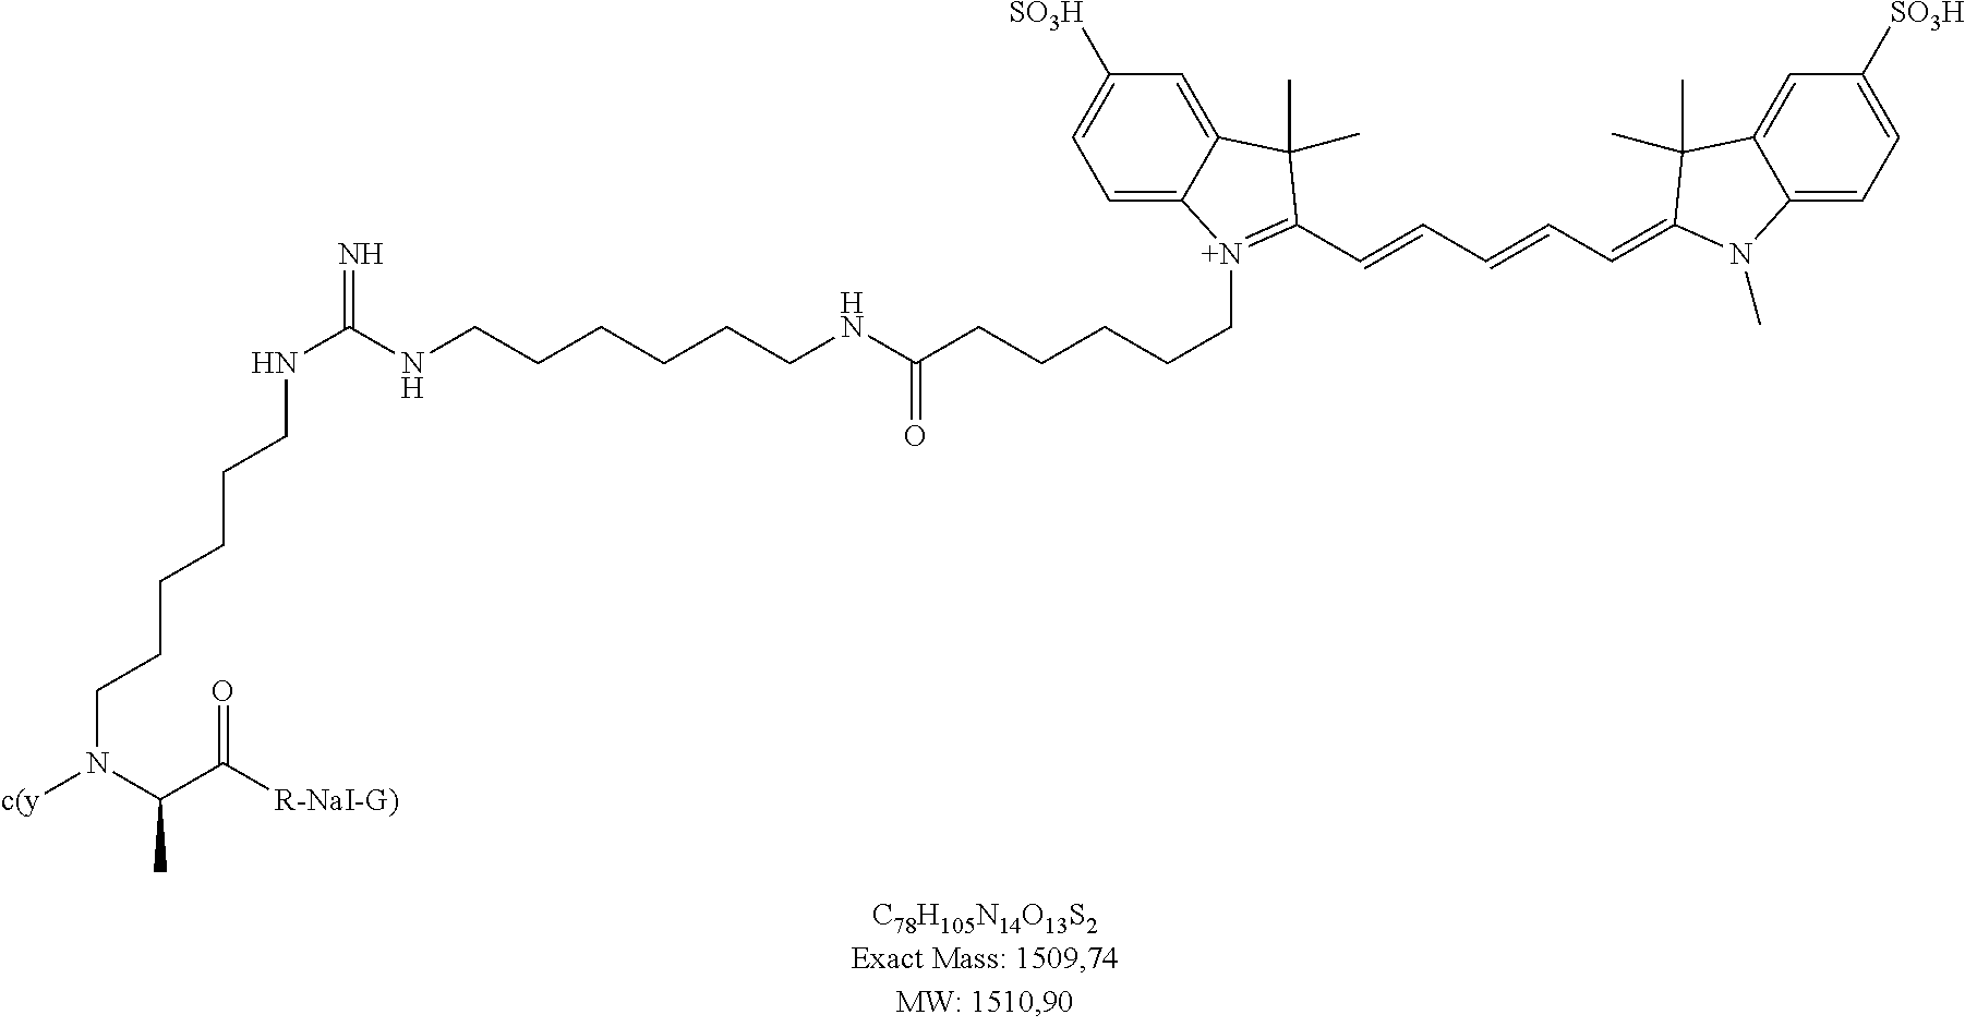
C(CNC(NCCCCCCN([c(y])C(C)C([R-NaI-G)])=O)=N)CCCCNC(CCCCC[N+]1=C(C=CC=CC=C2N(C)C3=CC=C([SO3H])C=C3C2(C)C)C(C)(C)C2=CC([SO3H])=CC=C21)=O
